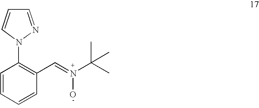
C1=CC=CC(C=N(C(C)(C)C)O)=C1N1N=CC=C1
